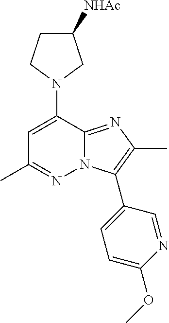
C1C([NHAc])CN(C2=CC(C)=NN3C2=NC(C)=C3C2=CC=C(OC)N=C2)C1
